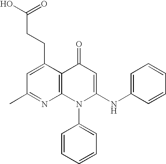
C1(C)=NC2=C(C(CCC(O)=O)=C1)C(=O)C=C(NC1=CC=CC=C1)N2C1=CC=CC=C1
